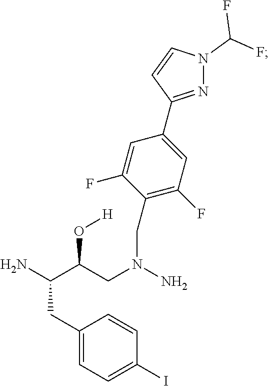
NC(C(CN(N)CC1=C(F)C=C(C2=NN(C(F)F)C=C2)C=C1F)O[H])CC1=CC=C(I)C=C1
